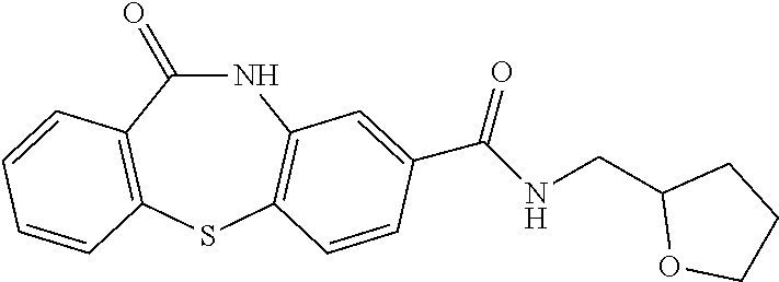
N1C(=O)C2=C(SC3=C1C=C(C(NCC1OCCC1)=O)C=C3)C=CC=C2
